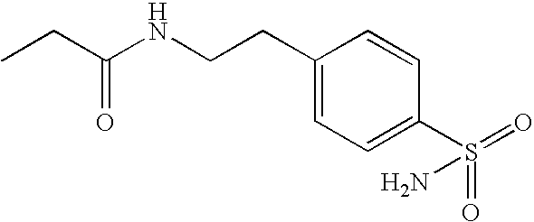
C(CNC(CC)=O)C1=CC=C(S(=O)(=O)N)C=C1
